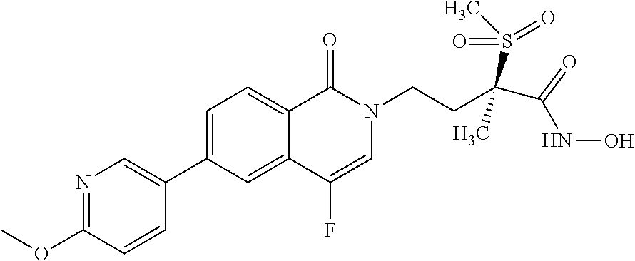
N1=C(OC)C=CC(C2=CC=C3C(=C2)C(F)=CN(CCC(S(C)(=O)=O)(C)C(NO)=O)C3=O)=C1
